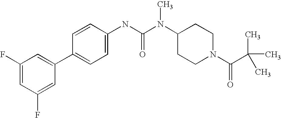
C1(F)=CC(F)=CC(C2=CC=C(NC(N(C3CCN(C(C(C)(C)C)=O)CC3)C)=O)C=C2)=C1
